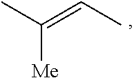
C([Me])(C)=CC
